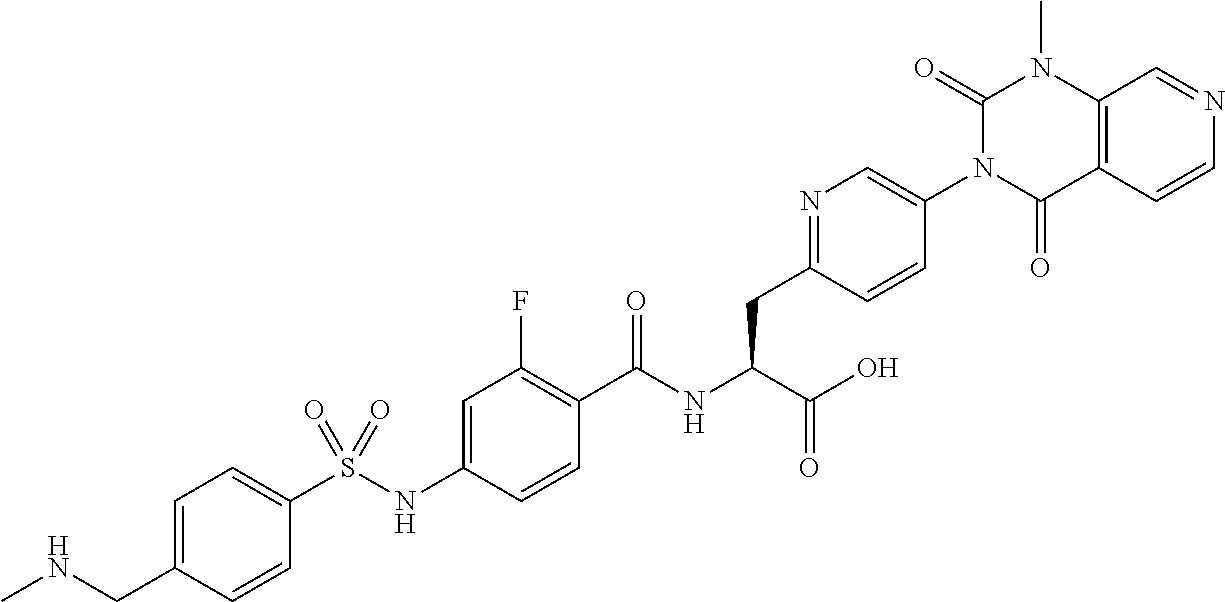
C12=C(C=CN=C1)C(=O)N(C1=CN=C(CC(C(=O)O)NC(=O)C3=C(F)C=C(NS(C4=CC=C(CNC)C=C4)(=O)=O)C=C3)C=C1)C(=O)N2C
